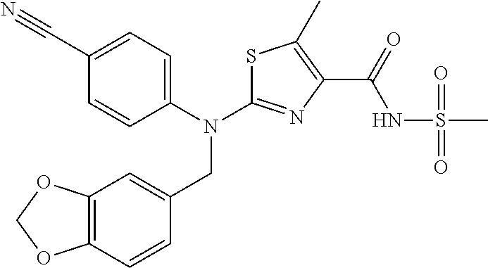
C12=C(C=CC(CN(C3=NC(C(=O)NS(C)(=O)=O)=C(C)S3)C3=CC=C(C#N)C=C3)=C1)OCO2
